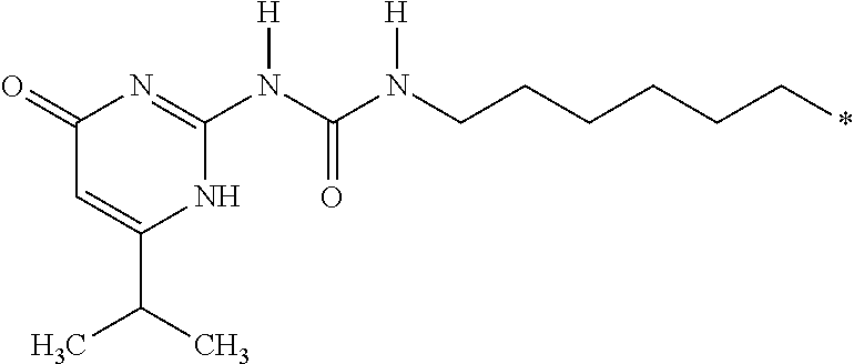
C(CN(C(N(C1=NC(=O)C=C(C(C)C)N1)[H])=O)[H])CCCC*
